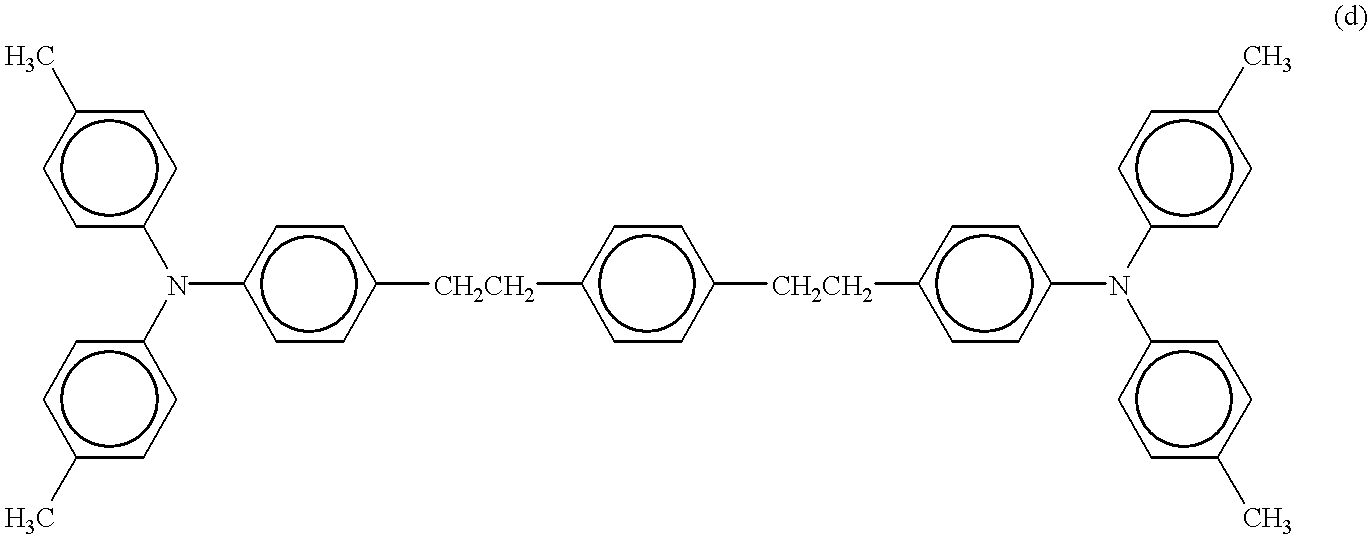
c1cc(N(c2ccc(C)cc2)c2ccc([CH2CH2]c3ccc([CH2CH2]c4ccc(N(c5ccc(C)cc5)c5ccc(C)cc5)cc4)cc3)cc2)ccc1C
